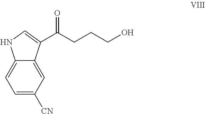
O=C(CCCO)C1=CNC2=CC=C([CN])C=C21
